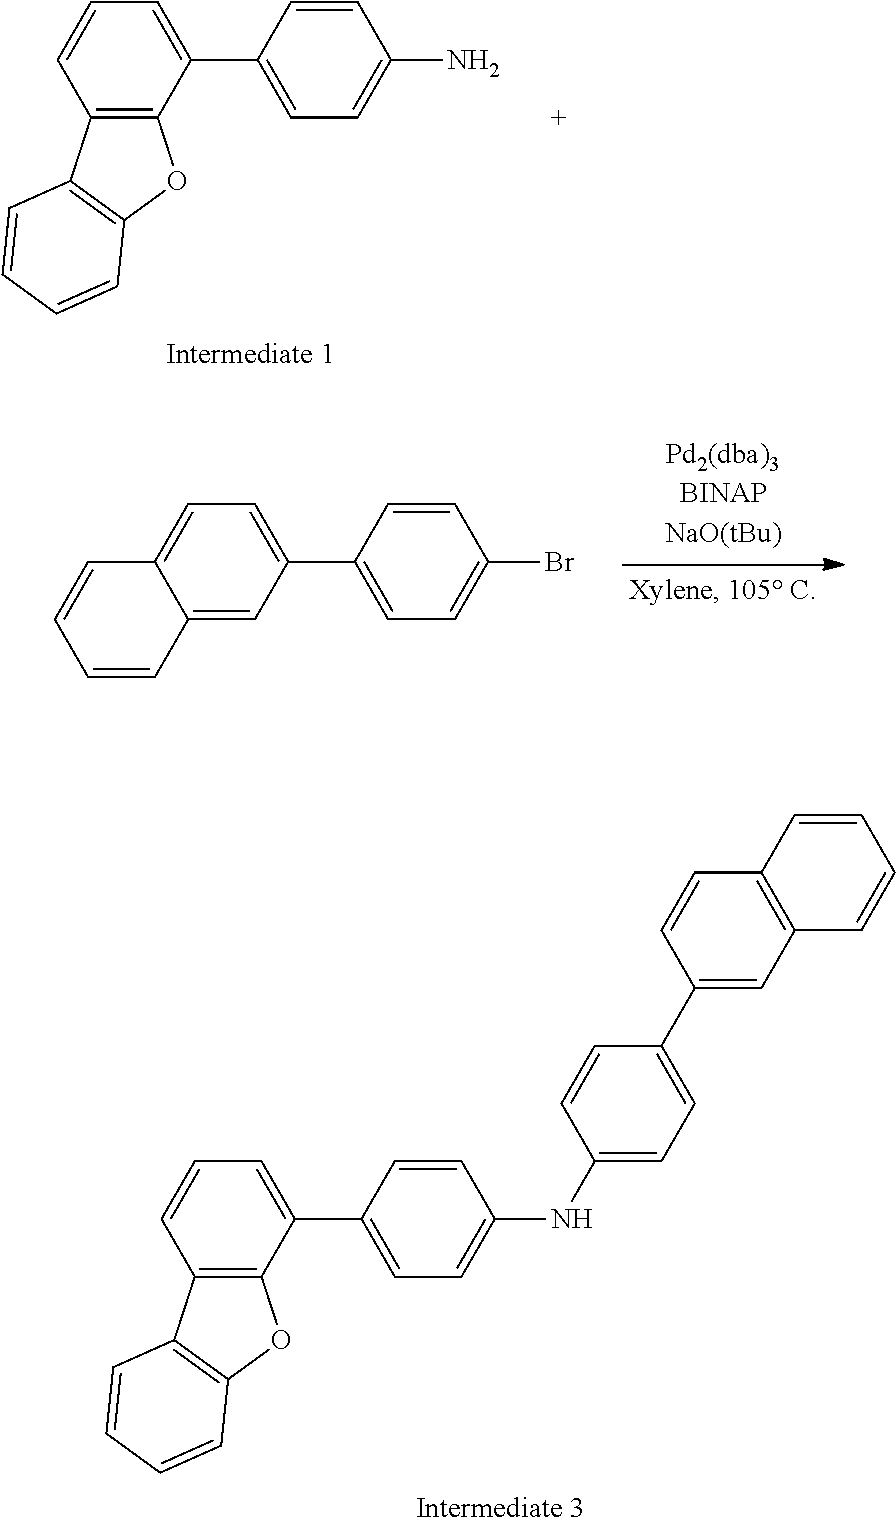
C12=CC=C(C3=CC=C(Br)C=C3)C=C1C=CC=C2.C1(C2=CC=CC3=C2OC2=C3C=CC=C2)=CC=C(N)C=C1.C1=CC2=C(C=C1C1=CC=C(NC3=CC=C(C4=CC=CC5=C4OC4=C5C=CC=C4)C=C3)C=C1)C=CC=C2
